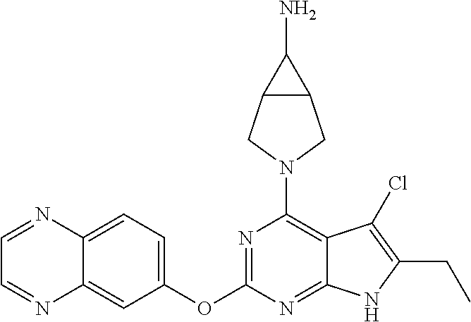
C1=NC2=CC=C(OC3=NC(N4CC5C(C4)C5N)=C4C(=N3)NC(CC)=C4Cl)C=C2N=C1
